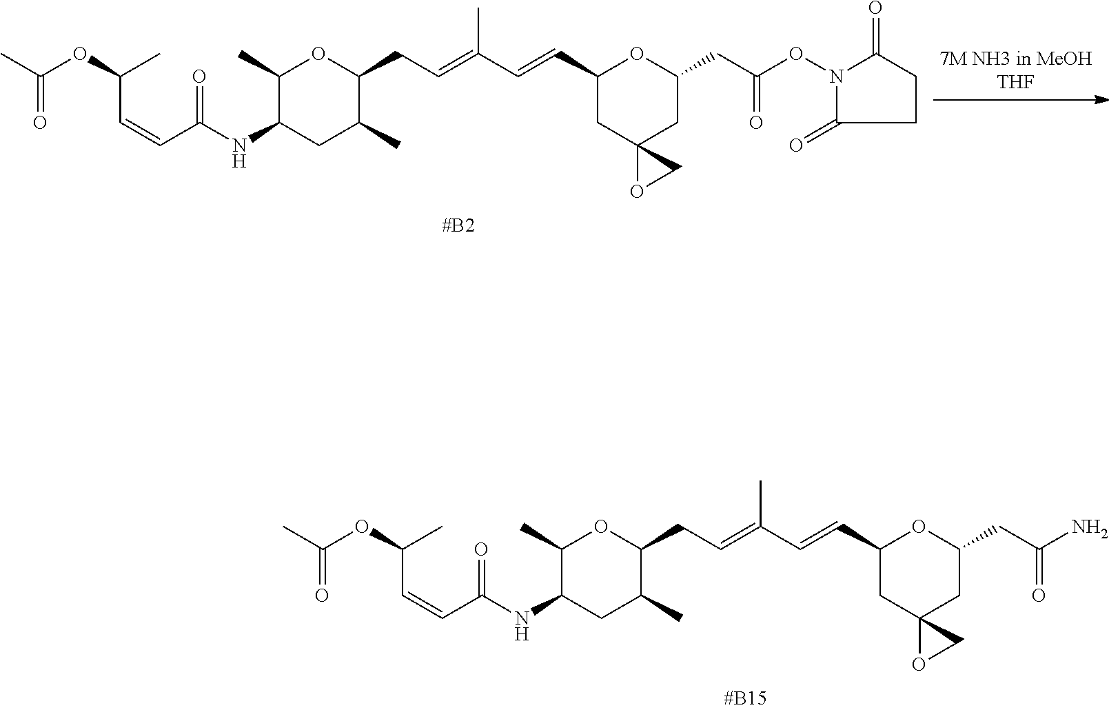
CC(OC(C)C=CC(NC1C(C)OC(CC=C(C=CC2OC(CC(N)=O)CC3(C2)OC3)C)C(C)C1)=O)=O.CC(OC(C)C=CC(NC1C(C)OC(CC=C(C=CC2OC(CC(ON3C(=O)CCC3=O)=O)CC3(C2)OC3)C)C(C)C1)=O)=O
